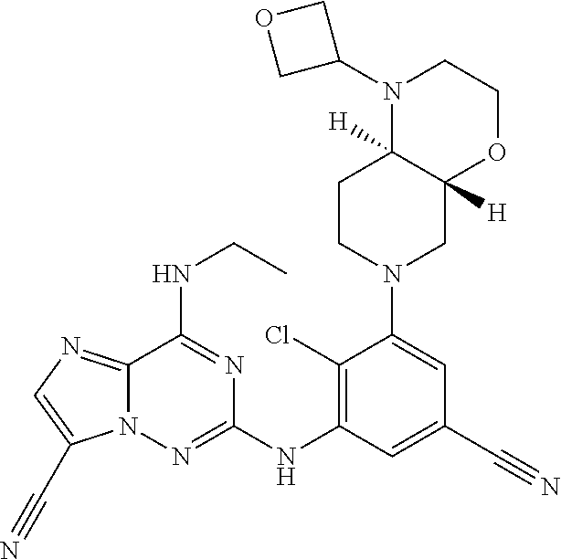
C1(Cl)=C(NC2=NN3C(=NC=C3C#N)C(NCC)=N2)C=C(C#N)C=C1N1CC2([H])C([H])(CC1)N(C1COC1)CCO2
